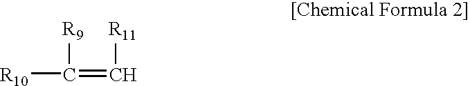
[R10]C([R9])=C[R11]
